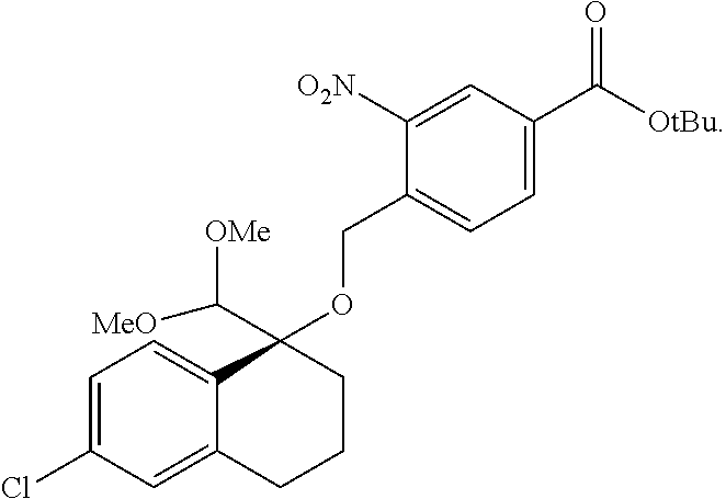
C(C1(OCC2=CC=C(C([OtBu])=O)C=C2[O2N])CCCC2=CC(Cl)=CC=C12)([OMe])[MeO]
